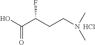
OC(C(CCN(C)C)F)=O.Cl
